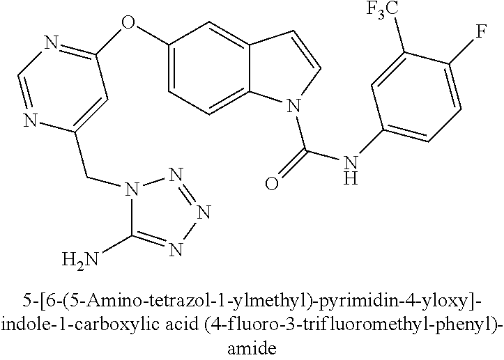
C1(OC2=NC=NC(CN3C(N)=NN=N3)=C2)=CC=C2C(=C1)C=CN2C(=O)NC1=CC=C(F)C([CF3])=C1
